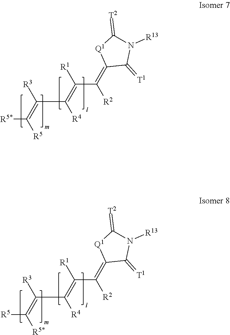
[R5*]C(=C([R3])C([R4])=C([R1])C(=C1C(=[T1])N([R13])C(=[T2])[Q1]1)[R2])[R5].[R5]C(=C([R3])C([R4])=C([R1])C(=C1C(=[T1])N([R13])C(=[T2])[Q1]1)[R2])[R5*]
